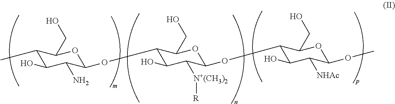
C1(C)C(O)C(N)C(OC2C(O)C([N+(CH3)2][R])C(OC3C(O)C([NHAc])C(OC)OC3CO)OC2CO)OC1CO
